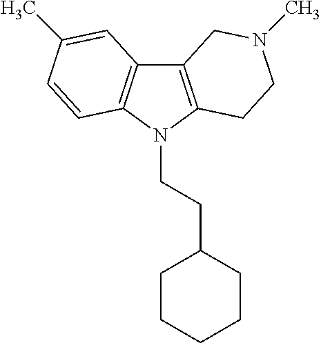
C12=C(N(CCC3CCCCC3)C3=C1C=C(C)C=C3)CCN(C)C2
